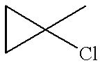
C1CC1(C)Cl
